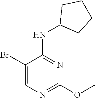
C1(Br)=CN=C(OC)N=C1NC1CCCC1
